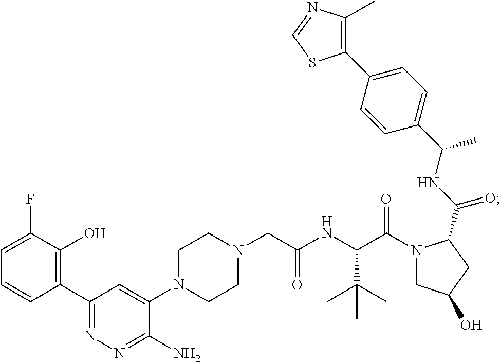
C1(C2=C(O)C(F)=CC=C2)=NN=C(N)C(N2CCN(CC(NC(C(N3CC(O)CC3C(NC(C3=CC=C(C4=C(C)N=CS4)C=C3)C)=O)=O)C(C)(C)C)=O)CC2)=C1
